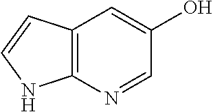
C12=C(N=CC(O)=C1)NC=C2
